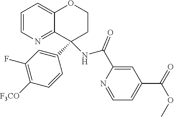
C1=CN=C2C(=C1)OCCC2(NC(C1=CC(C(OC)=O)=CC=N1)=O)C1=CC(F)=C([F3CO])C=C1
